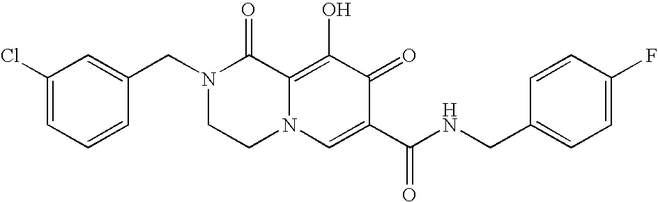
C1=C(CN2CCN3C(=C(O)C(=O)C(C(NCC4=CC=C(F)C=C4)=O)=C3)C2=O)C=CC=C1Cl
